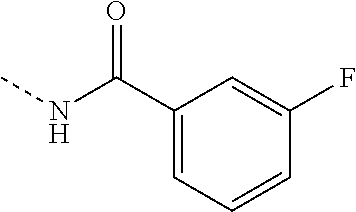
C1(C(NC)=O)=CC=CC(F)=C1
